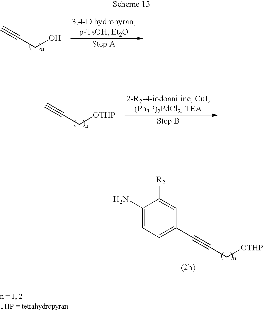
C#CCO.C#CC[OTHP].C(#CC[OTHP])C1=CC=C(N)C([R2])=C1
